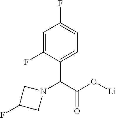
C1=C(F)C(C(C(O[Li])=O)N2CC(F)C2)=CC=C1F
